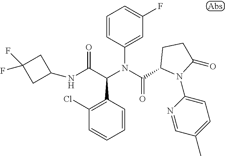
C1=CC(C(C(NC2CC(F)(F)C2)=O)N(C(=O)C2N(C3=CC=C(C)C=N3)C(=O)CC2)C2=CC(F)=CC=C2)=C(Cl)C=C1
